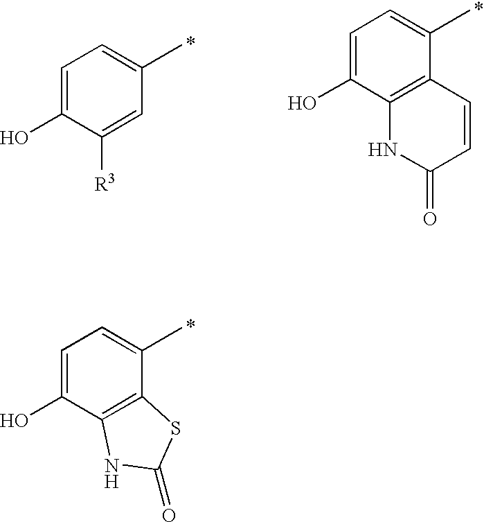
C1=C(O)C2=C(C(C)=C1)SC(=O)N2.C1=C(O)C([R3])=CC(C)=C1.C1=C(O)C2=C(C(C)=C1)C=CC(=O)N2
